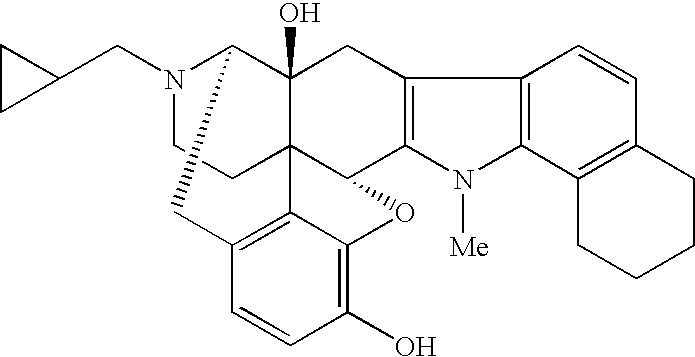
N1(CC2CC2)CCC23C4(O)C1CC1=C2C(=C(O)C=C1)OC3C1=C(C4)C2=C(N1[Me])C1=C(C=C2)CCCC1
